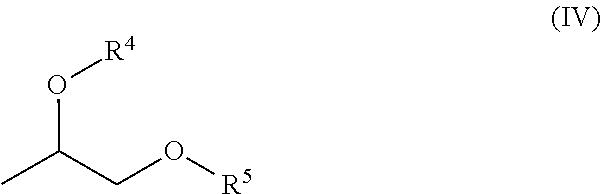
[R4]OC(C)CO[R5]
